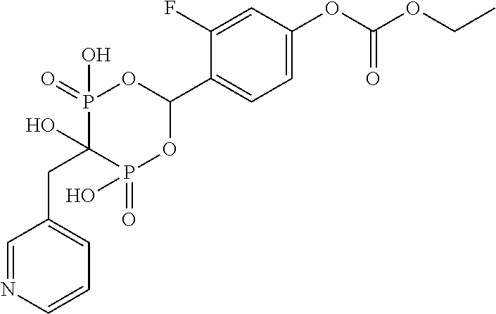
C1=C(OC(OCC)=O)C=C(F)C(C2OP(=O)(O)C(O)(CC3=CC=CN=C3)P(=O)(O)O2)=C1
